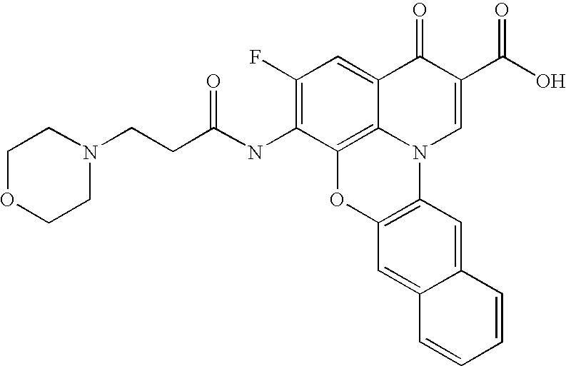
C1(F)=C(NC(CCN2CCOCC2)=O)C2=C3C(=C1)C(=O)C(C(O)=O)=CN3C1=C(O2)C=C2C(=C1)C=CC=C2
